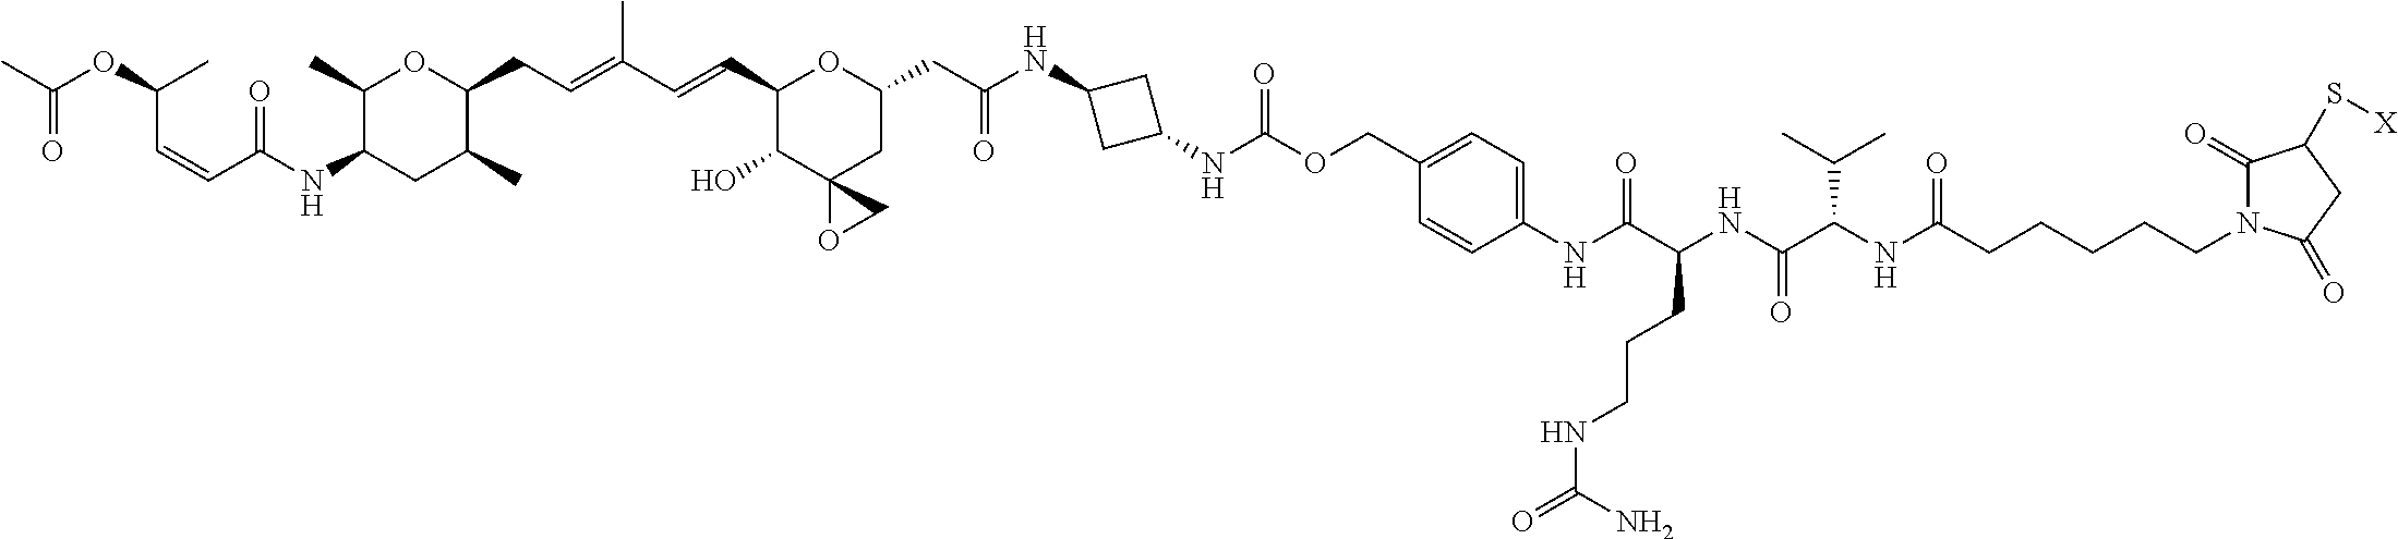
C1(C)C(NC(C=CC(OC(C)=O)C)=O)CC(C)C(CC=C(C=CC2C(O)C3(CC(CC(NC4CC(NC(OCC5=CC=C(NC(C(NC(C(NC(CCCCCN6C(=O)C(S[X])CC6=O)=O)C(C)C)=O)CCCNC(=O)N)=O)C=C5)=O)C4)=O)O2)OC3)C)O1
